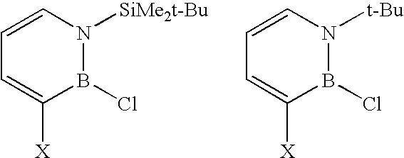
C1=CN([SiMe2t-Bu])B(Cl)C([X])=C1.C1=CN([t-Bu])B(Cl)C([X])=C1
